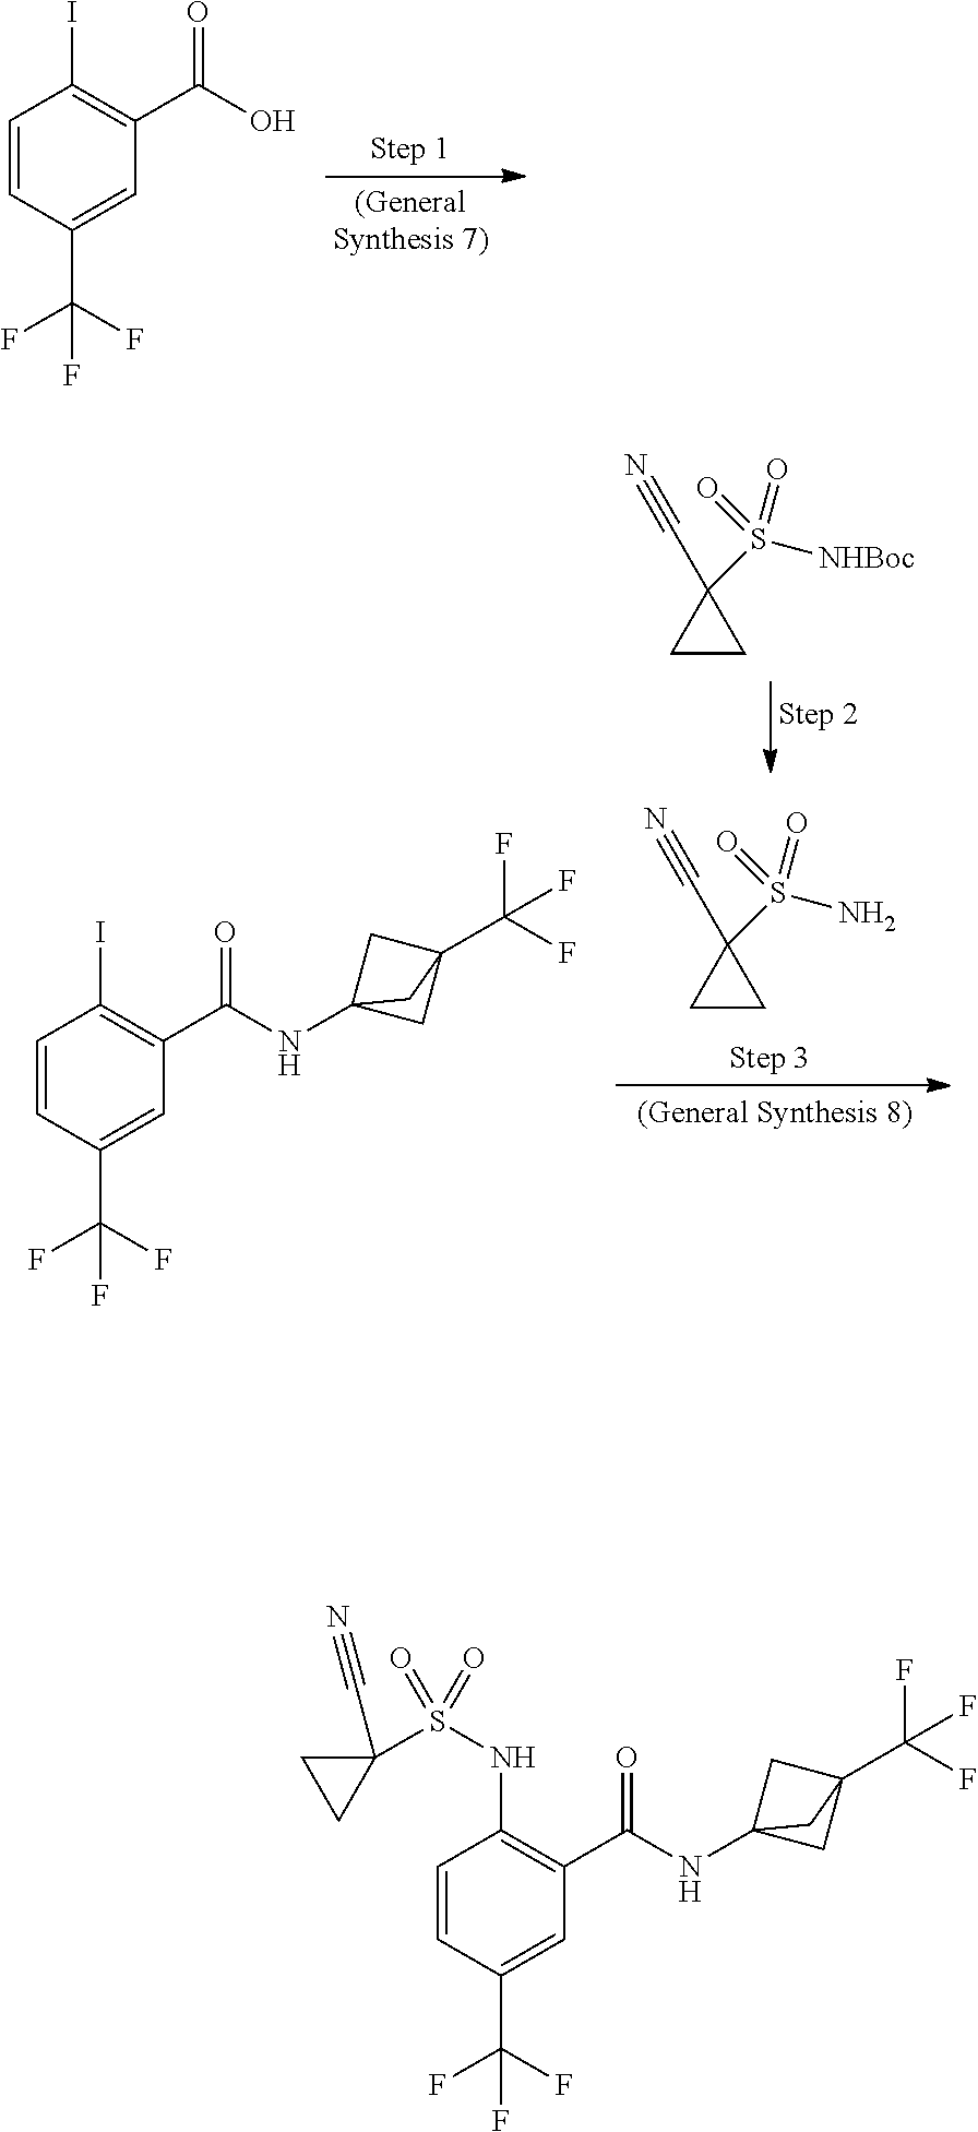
C1=CC(C(F)(F)F)=CC(C(O)=O)=C1I.C1=CC(C(F)(F)F)=CC(C(NC23CC(C(F)(F)F)(C2)C3)=O)=C1I.C1CC1(C#N)S([NHBoc])(=O)=O.C1CC1(C#N)S(N)(=O)=O.C1=CC(C(F)(F)F)=CC(C(NC23CC(C(F)(F)F)(C2)C3)=O)=C1NS(=O)(C1(C#N)CC1)=O
